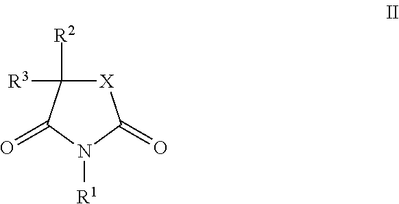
[X]1C([R2])([R3])C(=O)N([R1])C1=O
